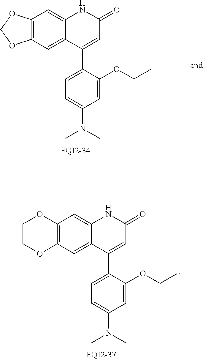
C12=C(C=C3C(=C1)NC(=O)C=C3C1=CC=C(N(C)C)C=C1OCC)OCCO2.C12=C(C=C3C(=C1)NC(=O)C=C3C1=CC=C(N(C)C)C=C1OCC)OCO2
